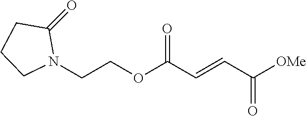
C(COC(C=CC([OMe])=O)=O)N1C(=O)CCC1
